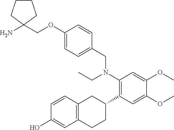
C1(OCC2(N)CCCC2)=CC=C(CN(C2=C(C3CC4=C(CC3)C=C(O)C=C4)C=C(OC)C(OC)=C2)CC)C=C1
